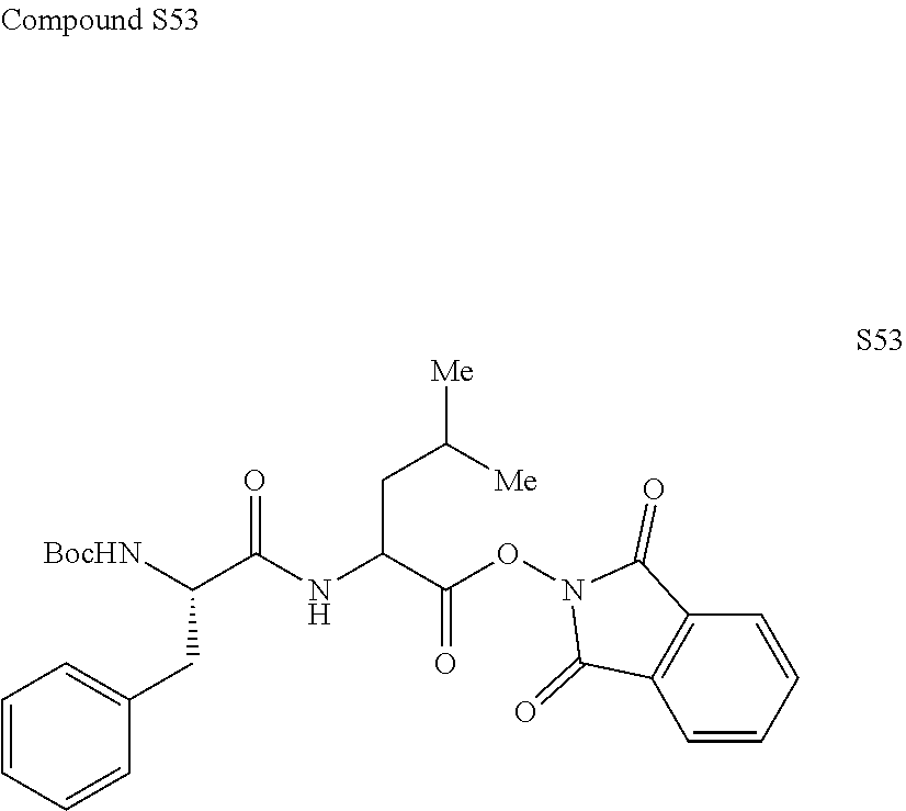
C1(=O)C2=C(C(=O)N1OC(C(CC([Me])[Me])NC(C(CC1=CC=CC=C1)[BocHN])=O)=O)C=CC=C2
